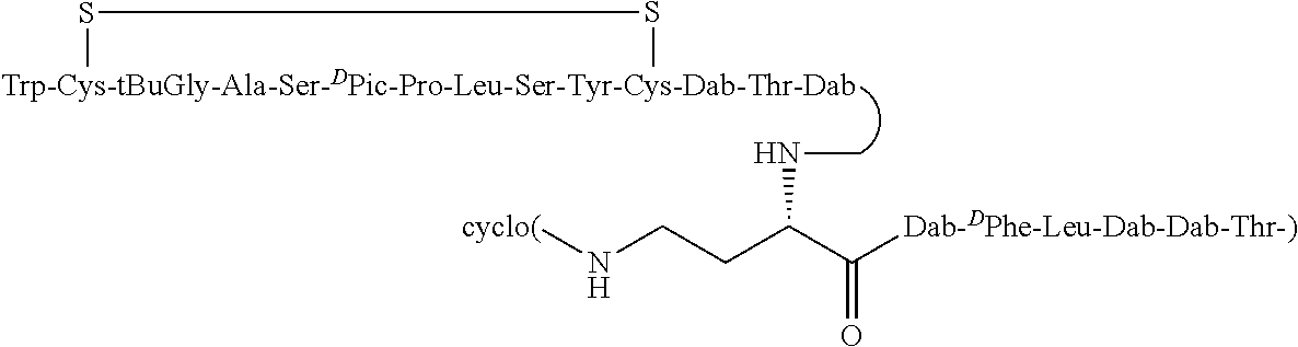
[Trp-Cys-tBuGly-Ala-Ser-DPic-Pro-Leu-Ser-Tyr-Cys-Dab-Thr-Dab]1SS1.N(CCC(C([Dab-DPhe-Leu-Dab-Dab-Thr-)])=O)NC)[cyclo(]
